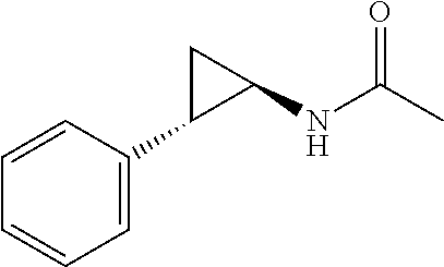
N(C(C)=O)C1CC1C1=CC=CC=C1
